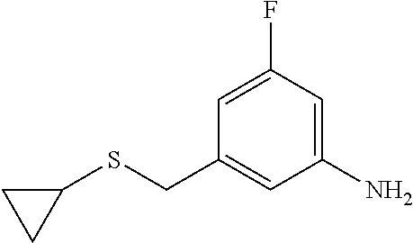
C1(F)=CC(CSC2CC2)=CC(N)=C1
